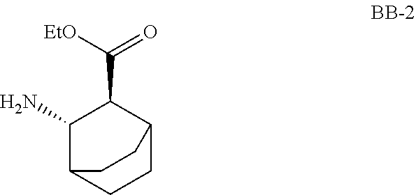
C1(N)C2CCC(C1C([EtO])=O)CC2
